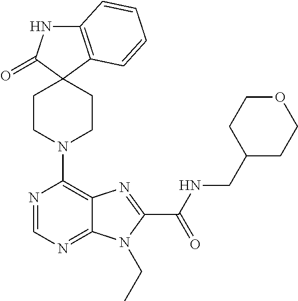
C12=C(C=CC=C1)C1(C(=O)N2)CCN(C2=C3C(=NC=N2)N(CC)C(C(NCC2CCOCC2)=O)=N3)CC1
